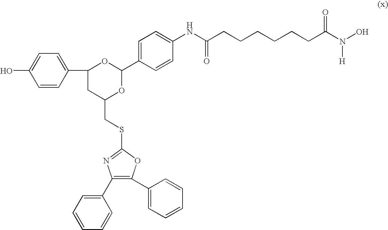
OC1=CC=C(C2CC(CSC3=NC(C4=CC=CC=C4)=C(C4=CC=CC=C4)O3)OC(C3=CC=C(NC(CCCCCCC(N(O)[H])=O)=O)C=C3)O2)C=C1
